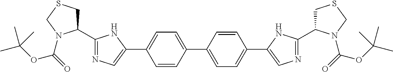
C1=CC(C2=CC=C(C3=CN=C(C4CSCN4C(=O)OC(C)(C)C)N3)C=C2)=CC=C1C1=CN=C(C2CSCN2C(=O)OC(C)(C)C)N1
